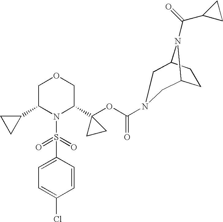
C1(C2N(S(=O)(=O)C3=CC=C(Cl)C=C3)C(C3(OC(=O)N4CC5CCC(N5C(=O)C5CC5)C4)CC3)COC2)CC1
